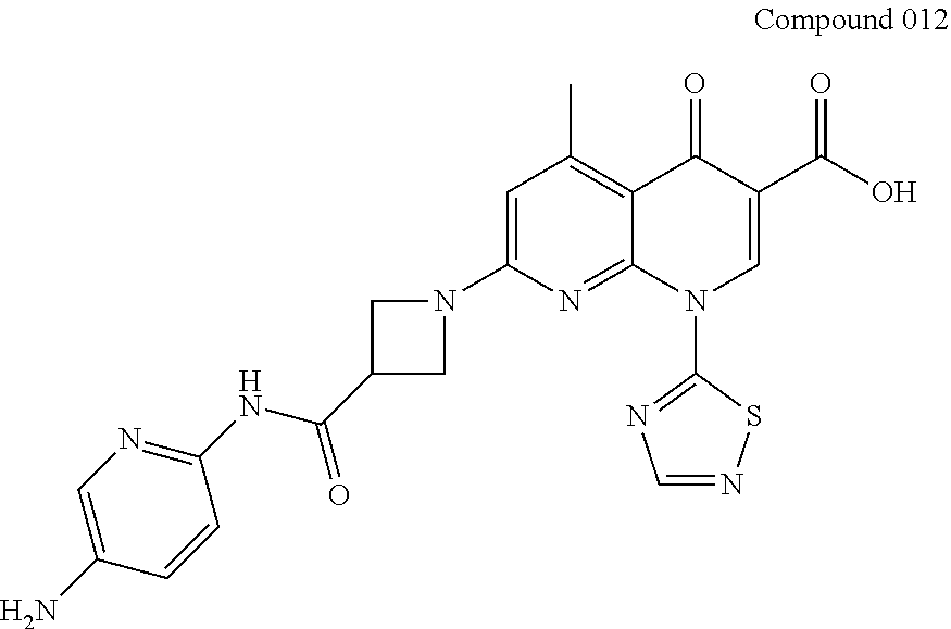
C1=C(N2CC(C(NC3=NC=C(N)C=C3)=O)C2)N=C2C(=C1C)C(=O)C(C(=O)O)=CN2C1=NC=NS1
